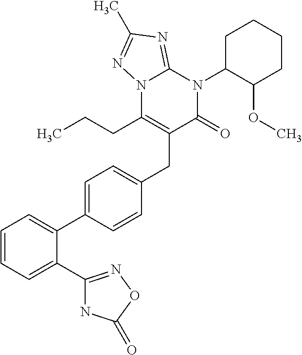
C1=CC=C(C2=NOC(=O)N2)C(C2=CC=C(CC3=C(CCC)N4C(=NC(C)=N4)N(C4C(OC)CCCC4)C3=O)C=C2)=C1
